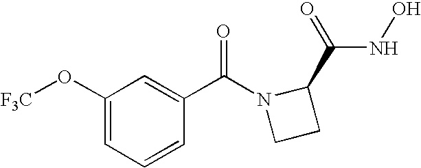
C1(O[F3C])=CC=CC(C(N2CCC2C(=O)NO)=O)=C1
